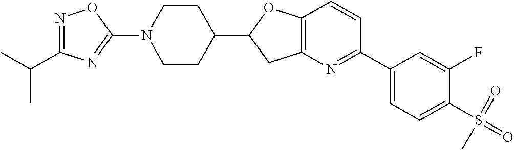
N1(C2=NC(C(C)C)=NO2)CCC(C2CC3=C(O2)C=CC(C2=CC=C(S(=O)(C)=O)C(F)=C2)=N3)CC1
